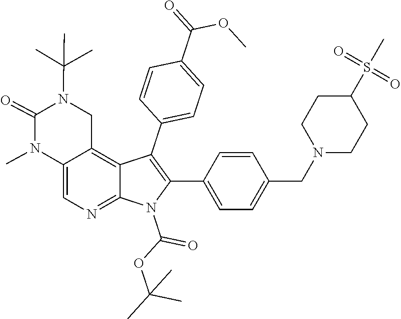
CC(C)(C)N1C(=O)N(C)C2=CN=C3C(=C2C1)C(C1=CC=C(C(=O)OC)C=C1)=C(C1=CC=C(CN2CCC(S(C)(=O)=O)CC2)C=C1)N3C(OC(C)(C)C)=O
